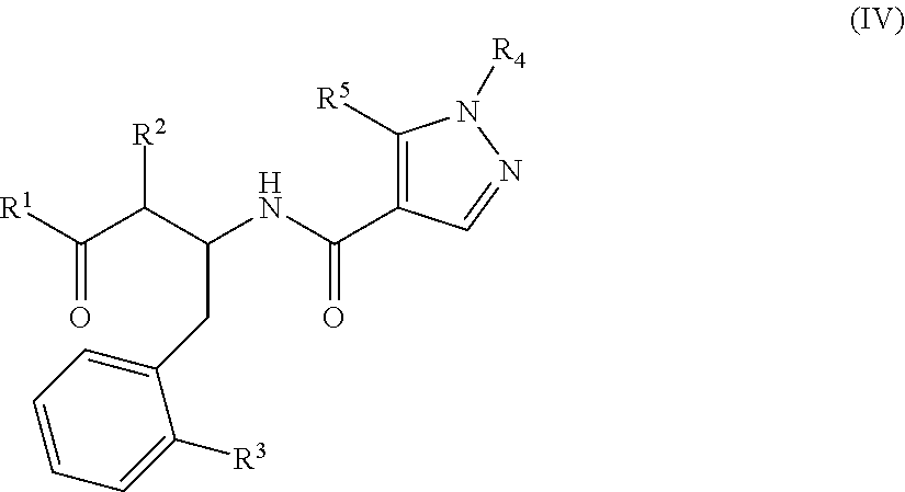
C1([R5])=C(C(NC(C(C([R1])=O)[R2])CC2=CC=CC=C2[R3])=O)C=NN1[R4]
